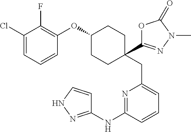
C1(Cl)=CC=CC(OC2CCC(CC3=CC=CC(NC4=NNC=C4)=N3)(C3=NN(C)C(=O)O3)CC2)=C1F
